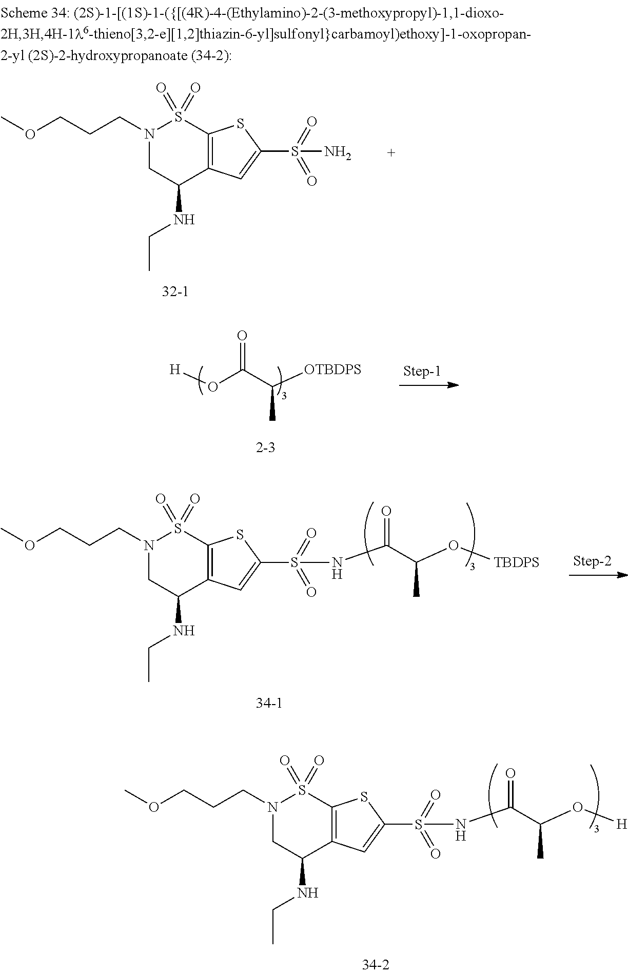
[H]OC(C([OTBDPS])C)=O.C1C(NCC)C2=C(S(=O)(=O)N1CCCOC)SC(S(=O)(=O)NC(C(O[TBDPS])C)=O)=C2.C1C(NCC)C2=C(S(=O)(=O)N1CCCOC)SC(S(=O)(=O)NC(C(O[H])C)=O)=C2.N1(CCCOC)CC(NCC)C2=C(S1(=O)=O)SC(S(=O)(=O)N)=C2
